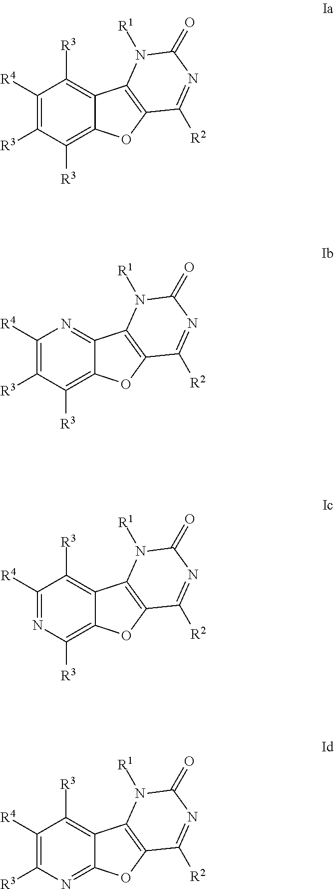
C1([R4])=C([R3])C([R3])=C2C(=C1[R3])C1=C(O2)C([R2])=NC(=O)N1[R1].C1([R4])=C([R3])C([R3])=C2C(=N1)C1=C(O2)C([R2])=NC(=O)N1[R1].C1([R4])=NC([R3])=C2C(=C1[R3])C1=C(O2)C([R2])=NC(=O)N1[R1].C1([R4])=C([R3])N=C2C(=C1[R3])C1=C(O2)C([R2])=NC(=O)N1[R1]
